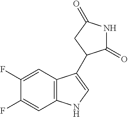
C12=C(C=C(F)C(F)=C1)C(C1C(=O)NC(=O)C1)=CN2
